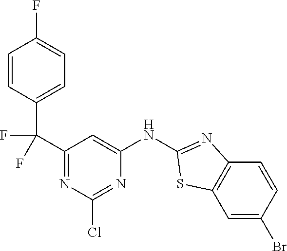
C1=CC(C(C2=NC(Cl)=NC(NC3=NC4=C(C=C(Br)C=C4)S3)=C2)(F)F)=CC=C1F
